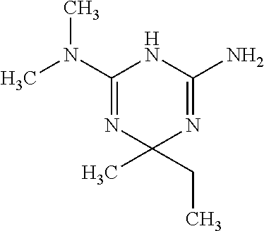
CN(C1=NC(CC)(C)N=C(N)N1)C
